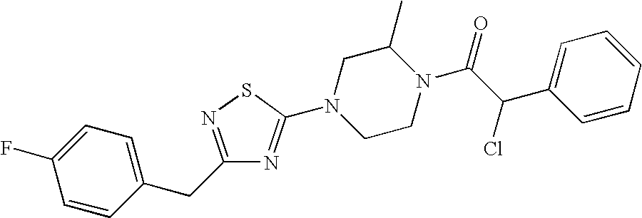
C1=CC(CC2=NSC(N3CCN(C(C(C4=CC=CC=C4)Cl)=O)C(C)C3)=N2)=CC=C1F
